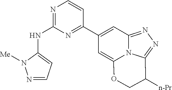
N1=CC=C(NC2=NC=CC(C3=CC4=NN=C5N4C(=C3)OCC5[n-Pr])=N2)N1[Me]
